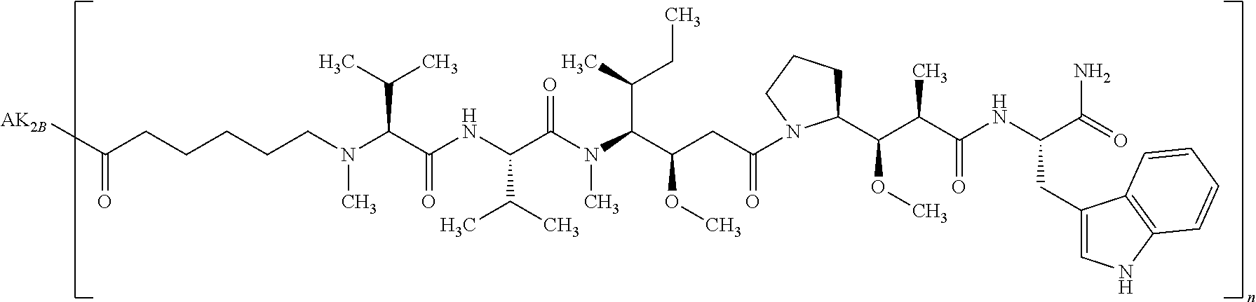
C(N(C(C(C)C)C(NC(C(C)C)C(N(C)C(C(C)CC)C(OC)CC(=O)N1C(C(C(C(NC(C(=O)N)CC2=CNC3=C2C=CC=C3)=O)C)OC)CCC1)=O)=O)C)CCCCC([AK2B])=O
